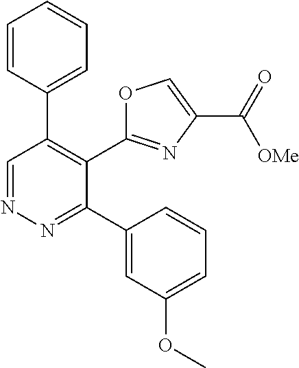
C1=CC(C2=C(C3=NC(C(=O)[OMe])=CO3)C(C3=CC(OC)=CC=C3)=NN=C2)=CC=C1
